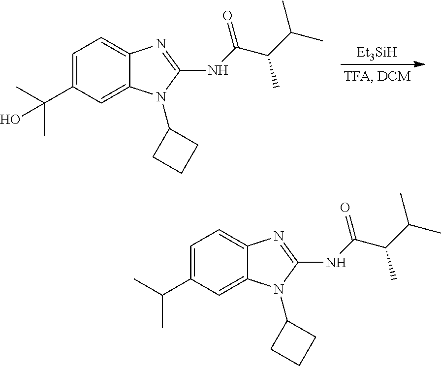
C1=C(C(C)(C)O)C=C2C(=C1)N=C(NC(C(C(C)C)C)=O)N2C1CCC1.[Et3SiH].C1=C(C(C)C)C=C2C(=C1)N=C(NC(C(C(C)C)C)=O)N2C1CCC1
